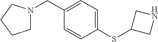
C(C1=CC=C(SC2CNC2)C=C1)N1CCCC1
